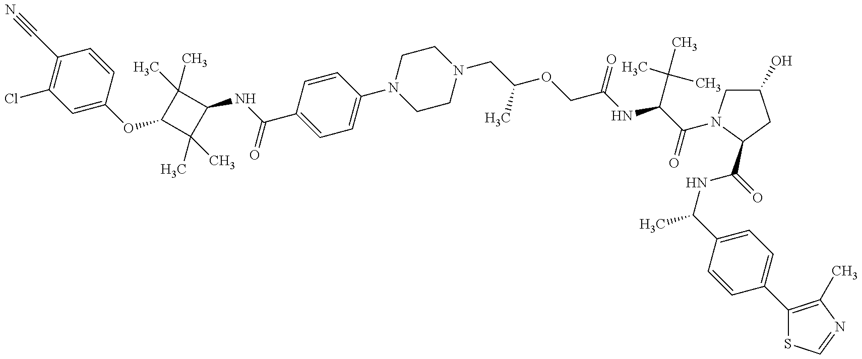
C1=C(OC2C(C)(C)C(NC(=O)C3=CC=C(N4CCN(CC(C)OCC(=O)NC(C(C)(C)C)C(=O)N5CC(O)CC5C(NC(C5=CC=C(C6=C(C)N=CS6)C=C5)C)=O)CC4)C=C3)C2(C)C)C=CC(C#N)=C1Cl
